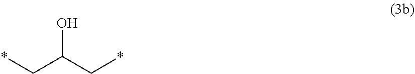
*CC(C*)O
